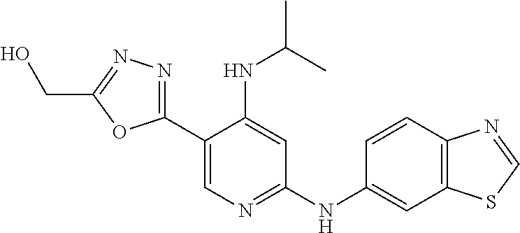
N(C1=NC=C(C2=NN=C(CO)O2)C(NC(C)C)=C1)C1=CC2=C(C=C1)N=CS2
